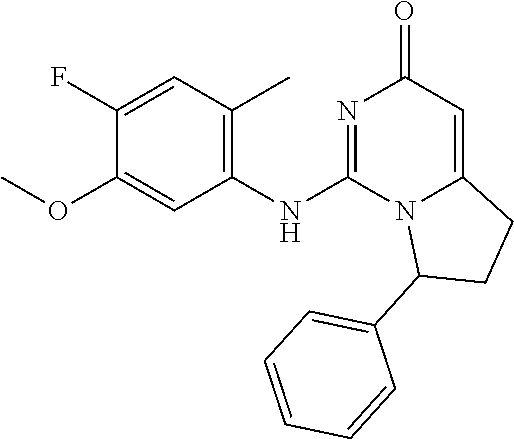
O(C1=CC(NC2=NC(=O)C=C3N2C(C2=CC=CC=C2)CC3)=C(C)C=C1F)C
